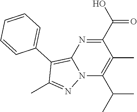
C1(C(=O)O)=NC2=C(C3=CC=CC=C3)C(C)=NN2C(C(C)C)=C1C
